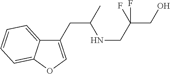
C1(CC(NCC(F)(CO)F)C)=COC2=CC=CC=C12
